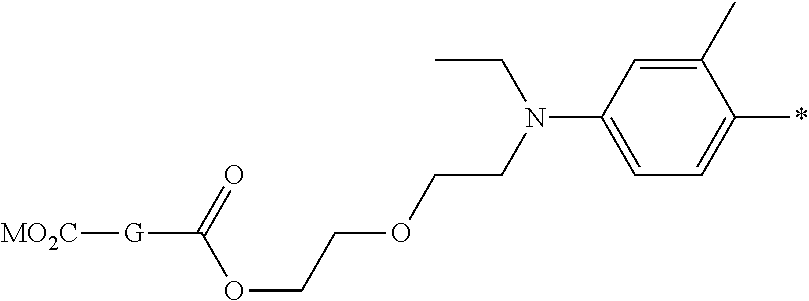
C1(C)=CC(N(CCOCCOC([G][MO2C])=O)CC)=CC=C1*
